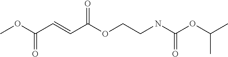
COC(C=CC(OCCNC(OC(C)C)=O)=O)=O
